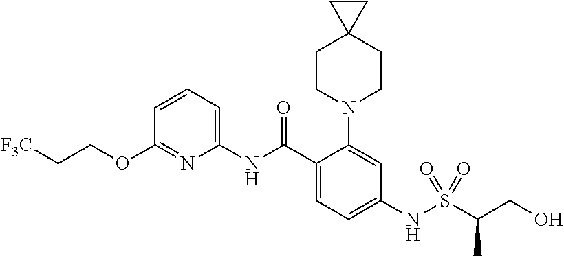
C1(OCC[F3C])=NC(NC(C2=CC=C(NS(C(CO)C)(=O)=O)C=C2N2CCC3(CC2)CC3)=O)=CC=C1
